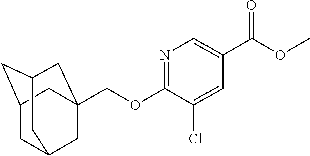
C1=C(C(OC)=O)C=C(Cl)C(OCC23CC4CC(CC(C2)C4)C3)=N1
